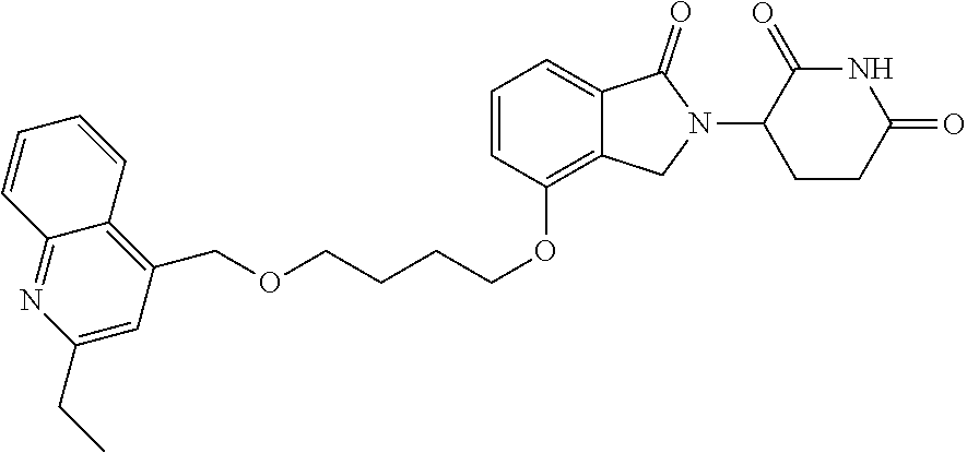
C(OCCCCOC1=C2C(=CC=C1)C(=O)N(C1CCC(=O)NC1=O)C2)C1=C2C(=NC(CC)=C1)C=CC=C2
